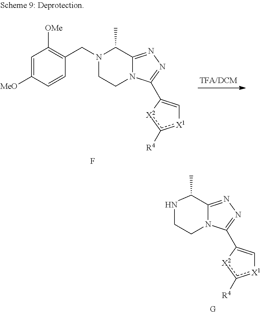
[G].N1CCN2C(=NN=C2C2=C[X1]c([R4])[X2]2)C1C.F.C1(CN2CCN3C(=NN=C3C3=C[X1]c([R4])[X2]3)C2C)=C([OMe])C=C([MeO])C=C1
